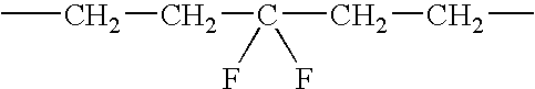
CCCC(CCC)(F)F
